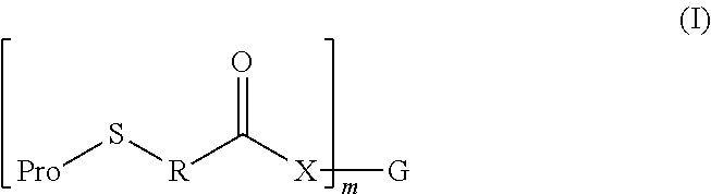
[Pro]S[R]C([X][G])=O
